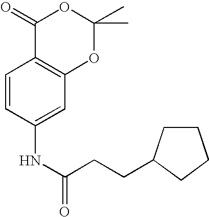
C1=CC(NC(CCC2CCCC2)=O)=CC2=C1C(=O)OC(C)(C)O2
